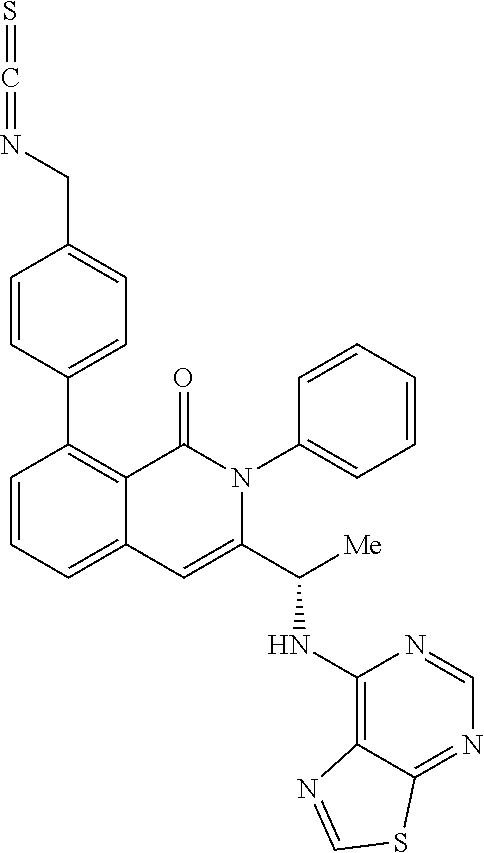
C1(C2=CC=C(CN=C=S)C=C2)=C2C(=CC=C1)C=C(C([Me])NC1=C3C(=NC=N1)SC=N3)N(C1=CC=CC=C1)C2=O
